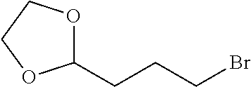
C1(CCCBr)OCCO1
